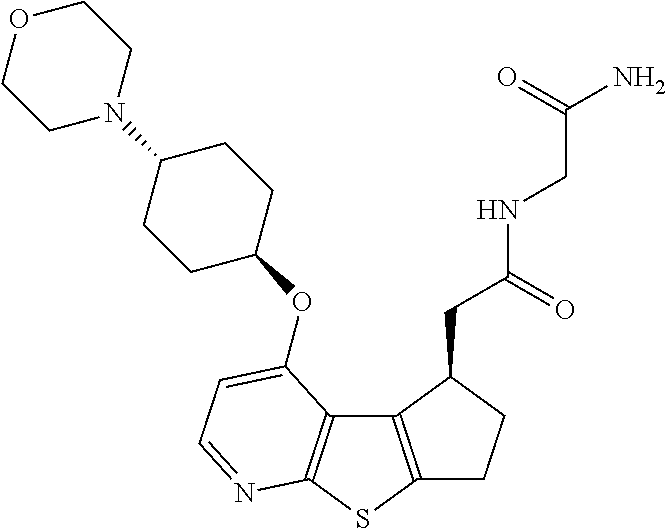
C1C2=C(C(CC(NCC(N)=O)=O)C1)C1=C(S2)N=CC=C1OC1CCC(N2CCOCC2)CC1
